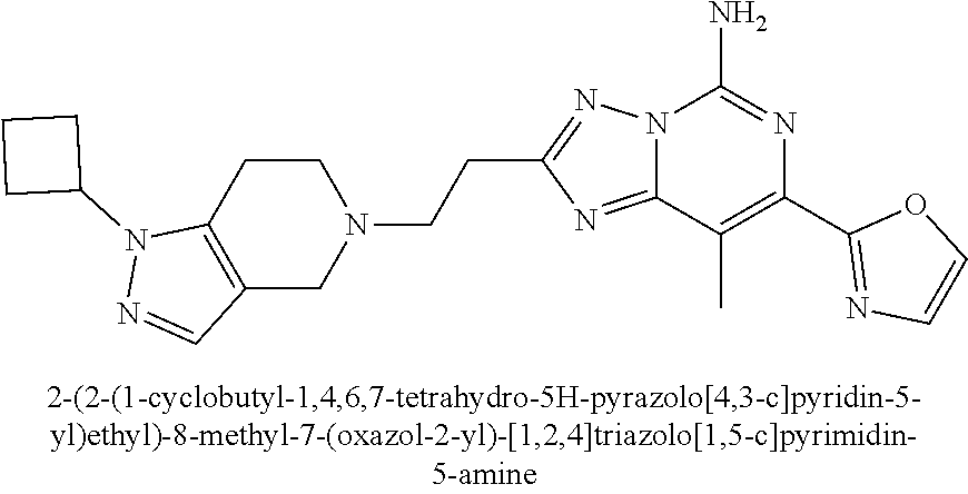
C1(C2=NC=CO2)=C(C)C2=NC(CCN3CCC4=C(C3)C=NN4C3CCC3)=NN2C(N)=N1
